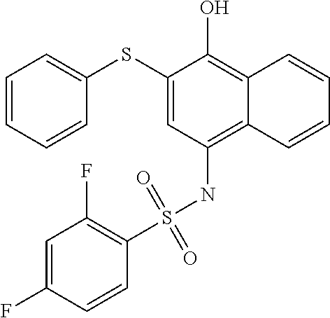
C1(SC2=CC=CC=C2)=CC(NS(C2=C(F)C=C(F)C=C2)(=O)=O)=C2C(=C1O)C=CC=C2
